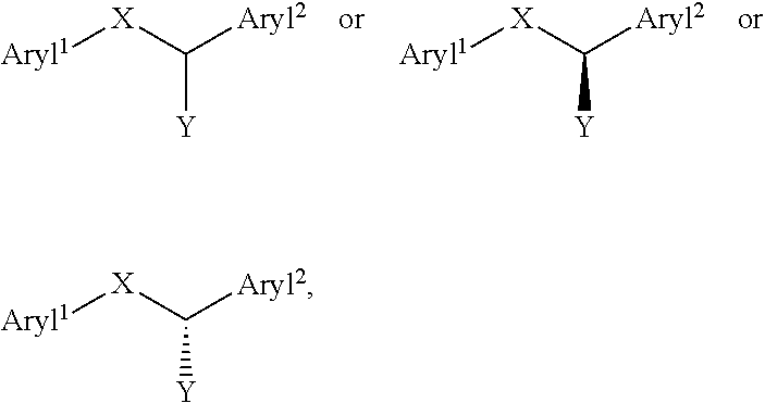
[Aryl1][X]C([Aryl2])[Y].[Aryl1][X]C([Aryl2])[Y].[Aryl1][X]C([Aryl2])[Y]
